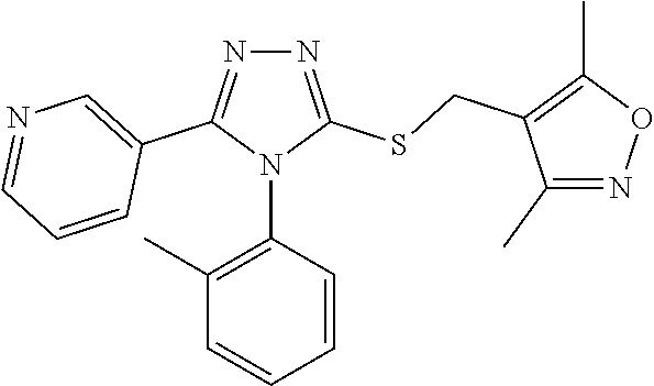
N1=C(SCC2=C(C)ON=C2C)N(C2=C(C)C=CC=C2)C(C2=CN=CC=C2)=N1
